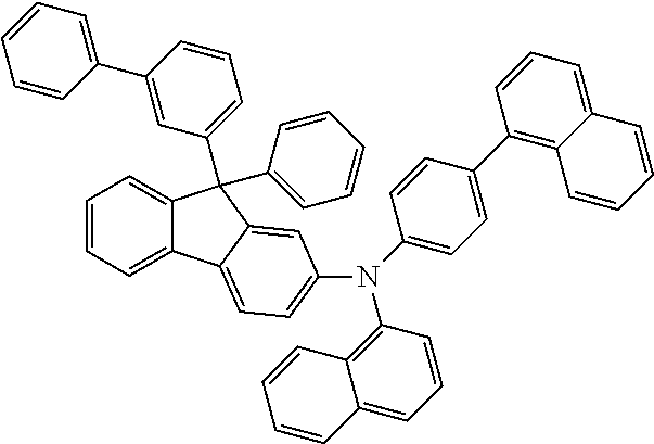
C1=CC=C2C(=C1)C(C1=CC=CC(C3=CC=CC=C3)=C1)(C1=CC=CC=C1)C1=CC(N(C3=CC=C(C4=C5C(=CC=C4)C=CC=C5)C=C3)C3=C4C(=CC=C3)C=CC=C4)=CC=C21
